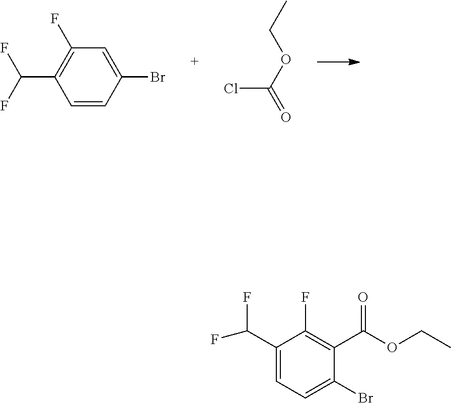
C1=CC(Br)=CC(F)=C1C(F)F.CCOC(=O)Cl.C1(C(F)F)=CC=C(Br)C(C(OCC)=O)=C1F
